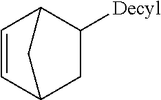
C1([Decyl])C2C=CC(C1)C2
